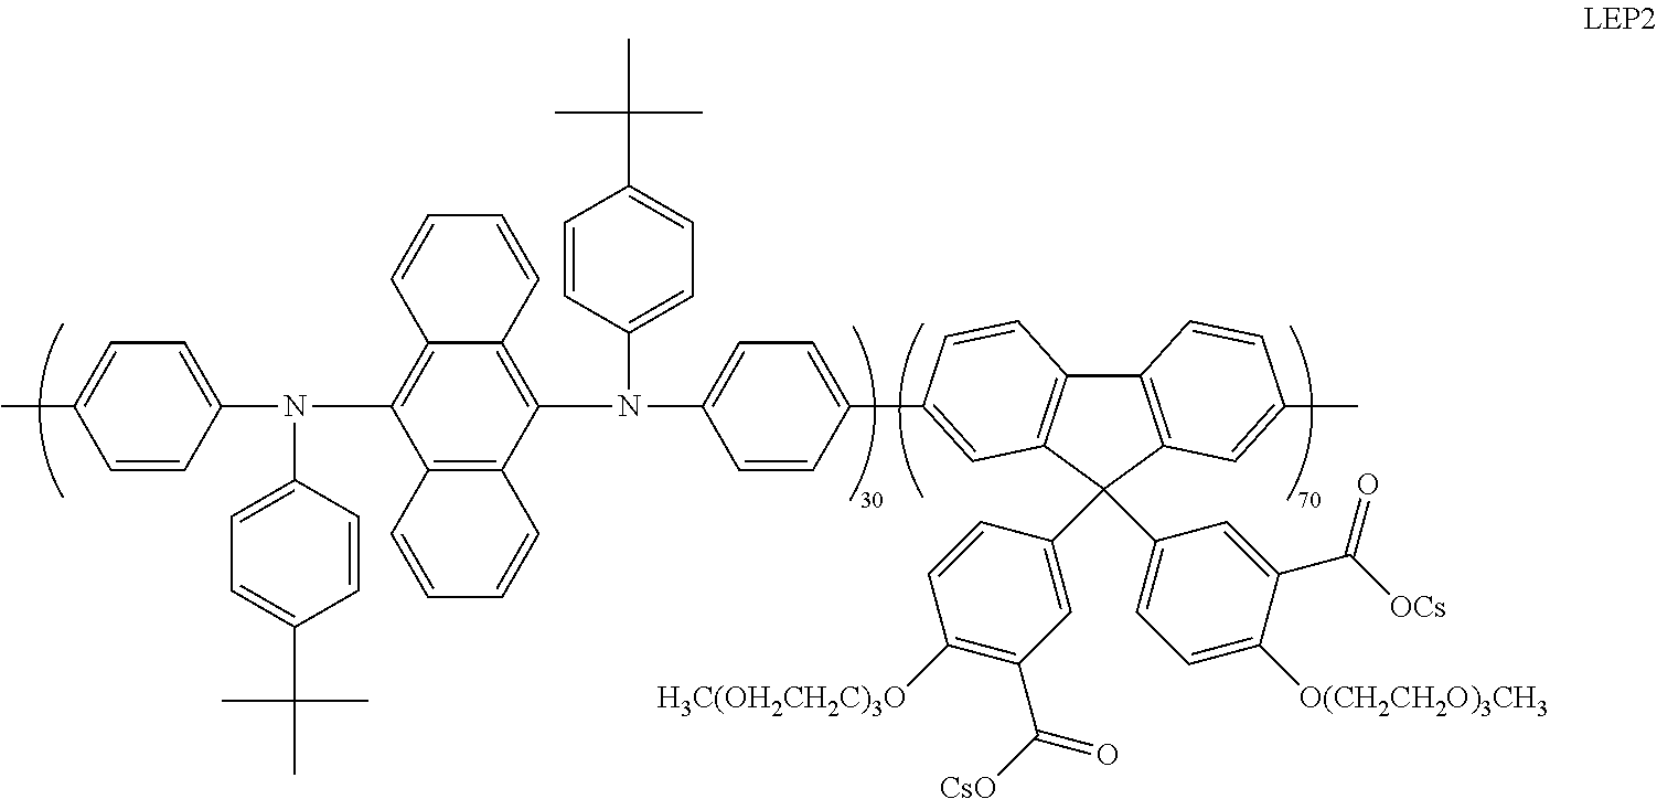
C1(N(C2=C3C(=C(N(C4=CC=C(C5=CC6=C(C7=C(C6(C6=CC(C(=O)[CsO])=C([H3C(OH2CH2C)3O])C=C6)C6=CC=C([O(CH2CH2O)3CH3])C(C([OCs])=O)=C6)C=C(C)C=C7)C=C5)C=C4)C4=CC=C(C(C)(C)C)C=C4)C4=C2C=CC=C4)C=CC=C3)C2=CC=C(C(C)(C)C)C=C2)=CC=C(C)C=C1
